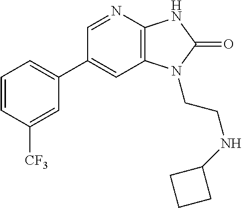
C1(C2=CC=CC([CF3])=C2)=CC2=C(N=C1)NC(=O)N2CCNC1CCC1
